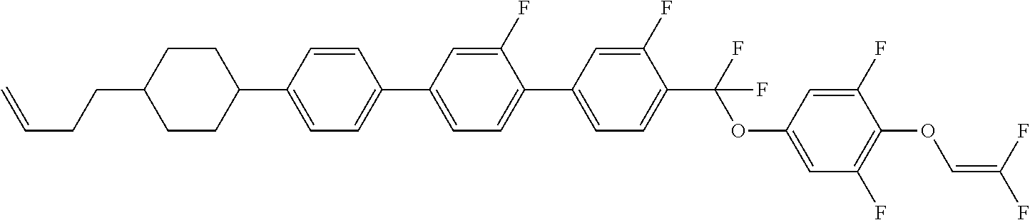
C1CC(C2=CC=C(C3=CC=C(C4=CC=C(C(F)(OC5=CC(F)=C(OC=C(F)F)C(F)=C5)F)C(F)=C4)C(F)=C3)C=C2)CCC1CCC=C
